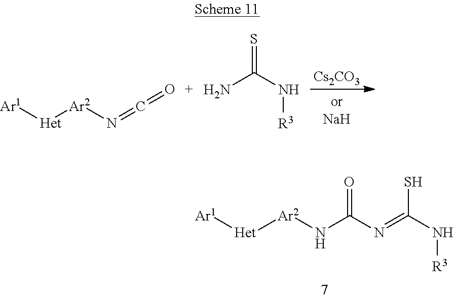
[Ar1][Het][Ar2]N=C=O.S=C(N[R3])N.[Cs2CO3].[Het]([Ar2]NC(N=C(S)N[R3])=O)[Ar1]
